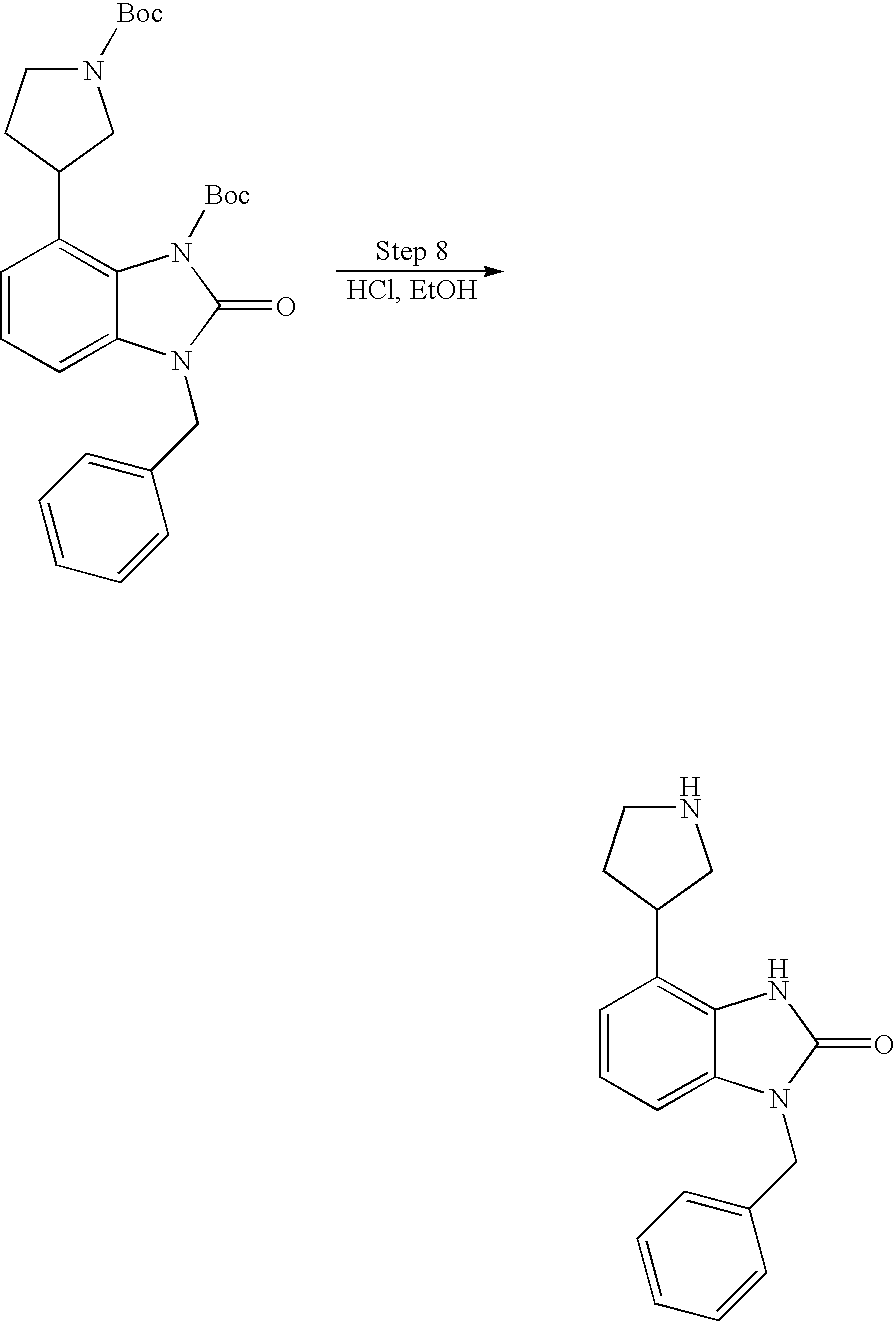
C1=CC=C2C(=C1C1CCN([Boc])C1)N([Boc])C(=O)N2CC1=CC=CC=C1.C1=CC=C2C(=C1C1CCNC1)NC(=O)N2CC1=CC=CC=C1
